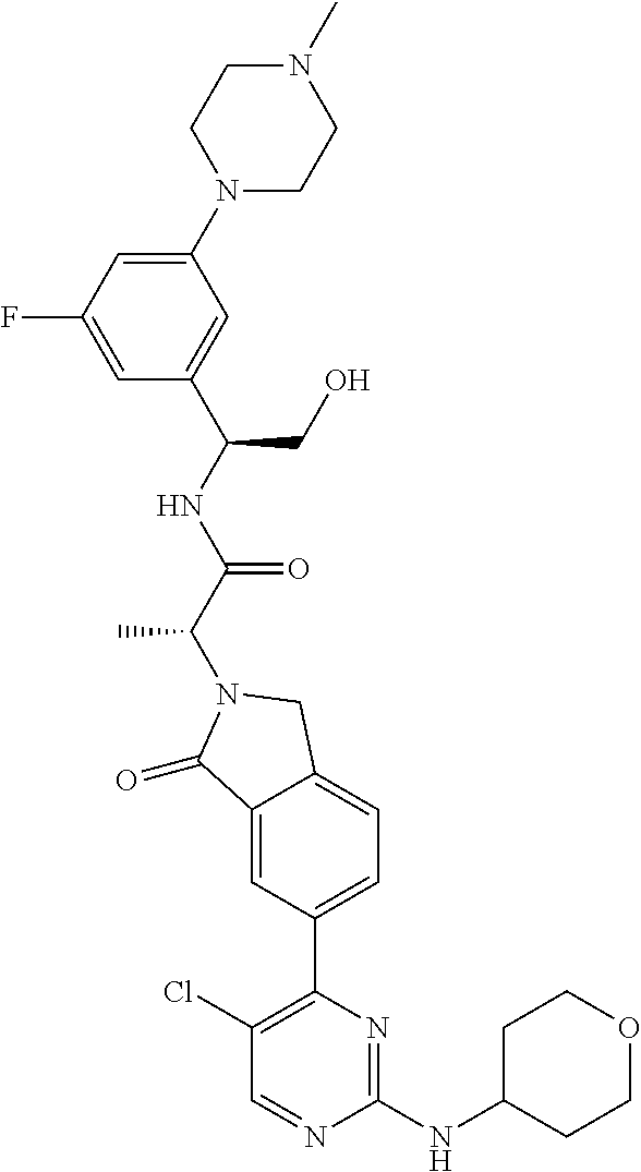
C1(=O)C2=CC(C3=C(Cl)C=NC(NC4CCOCC4)=N3)=CC=C2CN1C(C(NC(C1=CC(N2CCN(C)CC2)=CC(F)=C1)CO)=O)C
